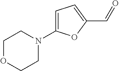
C1=C(N2CCOCC2)OC(C=O)=C1
